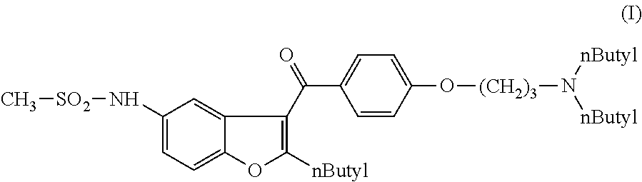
C1(N[SO2]C)=CC=C2C(=C1)C(C(=O)C1=CC=C(O[(CH2)3]N([nButyl])[nButyl])C=C1)=C([nButyl])O2
